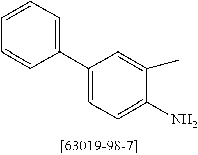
C1=CC=C(C2=CC=C(N)C(C)=C2)C=C1
